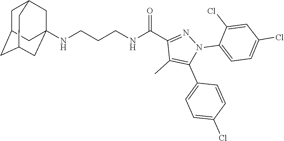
N(CCCNC(C1=NN(C2=CC=C(Cl)C=C2Cl)C(C2=CC=C(Cl)C=C2)=C1C)=O)C12CC3CC(CC(C1)C3)C2
